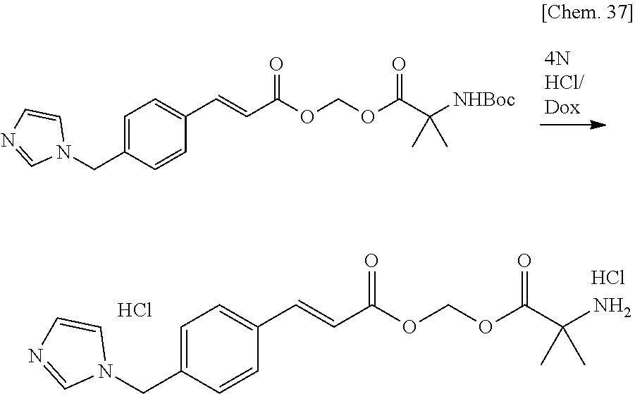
N1(CC2=CC=C(C=CC(OCOC(C([NHBoc])(C)C)=O)=O)C=C2)C=CN=C1.N1(CC2=CC=C(C=CC(OCOC(C(N)(C)C)=O)=O)C=C2)C=CN=C1.Cl.Cl
